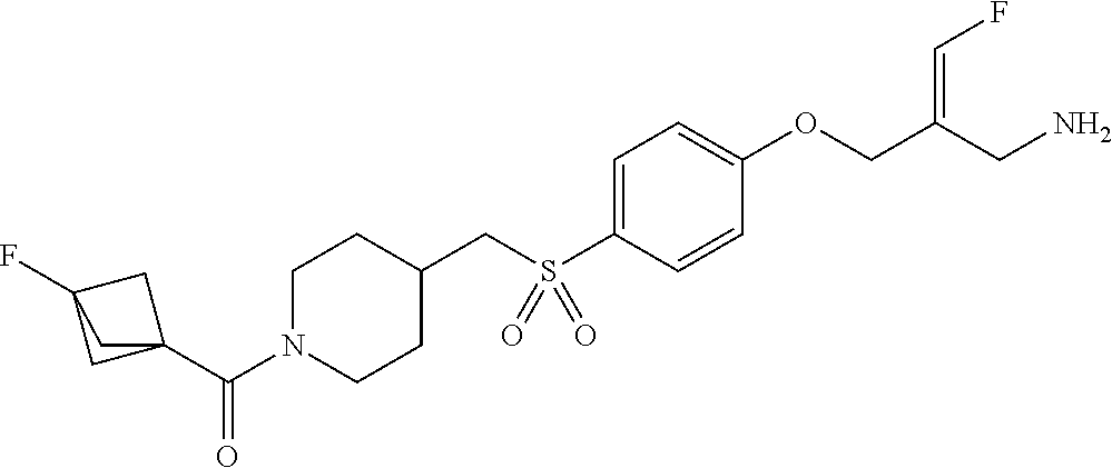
C1=C(S(CC2CCN(C(C34CC(F)(C3)C4)=O)CC2)(=O)=O)C=CC(OCC(CN)=CF)=C1
